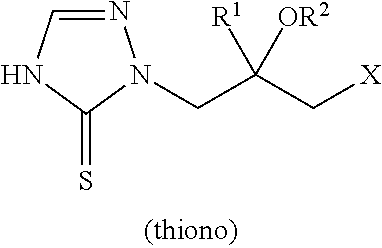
N1=CNC(=S)N1CC(C[X])([R1])[OR2]
